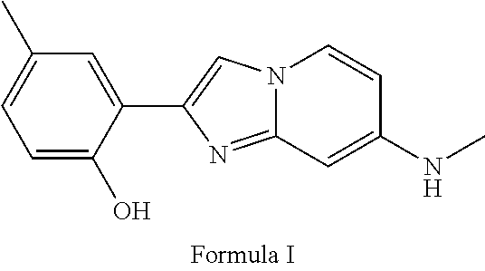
N12C(=NC(C3=CC(C)=CC=C3O)=C1)C=C(NC)C=C2
